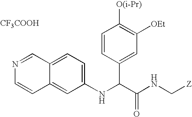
C1(NC(C(NC[Z])=O)C2=CC([OEt])=C([O(i-Pr)])C=C2)=CC=C2C(=C1)C=CN=C2.[CF3COOH]
